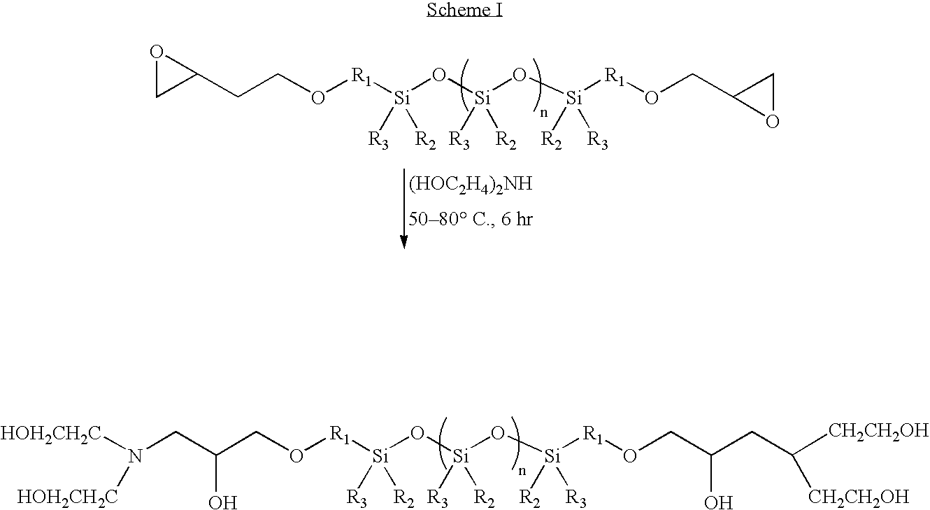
N(CC(CO[R1][Si](O[Si](O[Si]([R1]OCC(CC([CH2CH2OH])[CH2CH2OH])O)([R2])[R3])([R3])[R2])([R3])[R2])O)([HOH2CH2C])[HOH2CH2C].[(HOC2H4)2NH].C(CO[R1][Si](O[Si](O[Si]([R1]OCC1OC1)([R2])[R3])([R3])[R2])([R3])[R2])C1OC1
